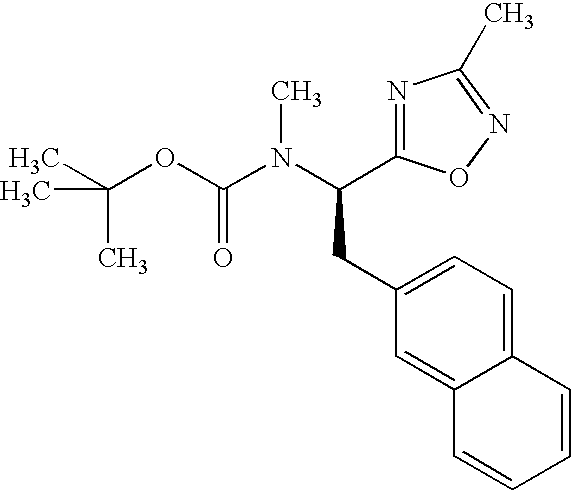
CC(OC(N(C(C1=NC(C)=NO1)CC1=CC=C2C(=C1)C=CC=C2)C)=O)(C)C
